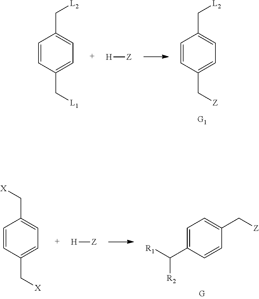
C1=CC(C[Z])=CC=C1C[L2].C1=CC(C[L1])=CC=C1C[L2].[H][Z].C1=C(C([R1])[R2])C=CC(C[Z])=C1.C1=CC(C[X])=CC=C1C[X].[H][Z]
